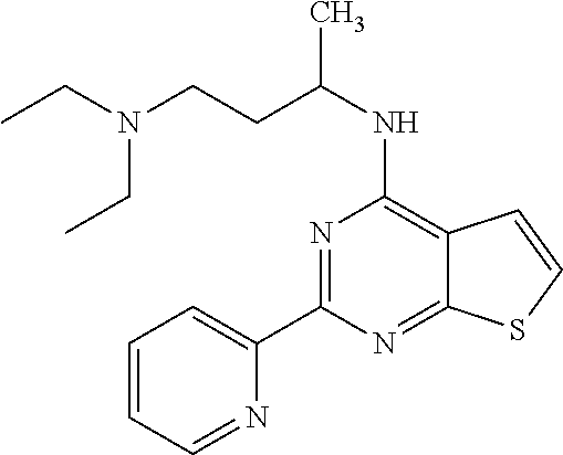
C1=CC=NC(C2=NC(NC(C)CCN(CC)CC)=C3C(=N2)SC=C3)=C1
